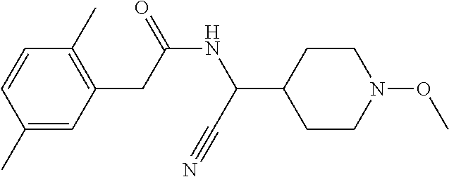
C1=CC(C)=CC(CC(NC(C2CCN(OC)CC2)C#N)=O)=C1C
